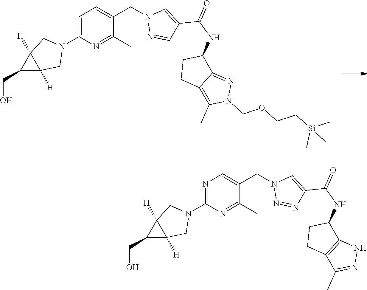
C1=C(N2CC3([H])C([H])(C2)C3CO)N=C(C)C(CN2N=CC(C(NC3CCC4=C(C)N(COCC[Si](C)(C)C)N=C34)=O)=C2)=C1.N1=C(N2CC3([H])C([H])(C2)C3CO)N=C(C)C(CN2N=NC(C(NC3CCC4=C3NN=C4C)=O)=C2)=C1
